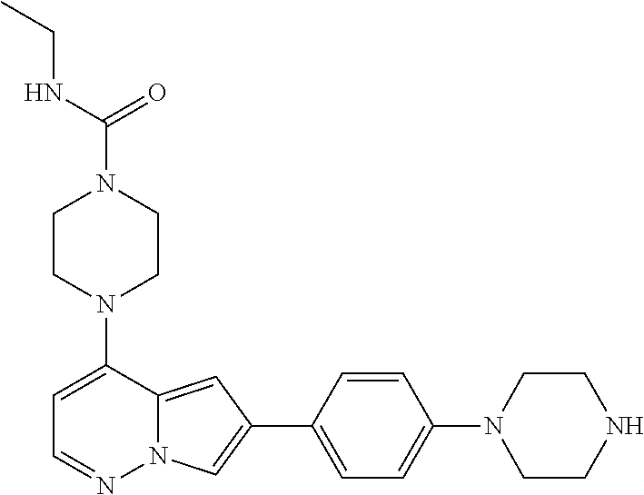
C1CN(C2=CC=NN3C2=CC(C2=CC=C(N4CCNCC4)C=C2)=C3)CCN1C(NCC)=O
